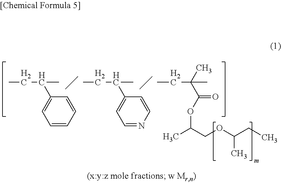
C1=CC=CC(C(CC)C)=C1.C(C(C1=CC=NC=C1)C)C.C(C(C(OC(C)COC(CC)C)=O)(C)C)C
